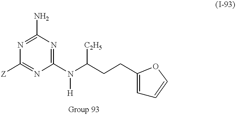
C1(N)=NC([Z])=NC(N(C(CCC2=CC=CO2)[C2H5])[H])=N1
